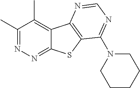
C1(C)=NN=C2C(=C1C)C1=C(S2)C(N2CCCCC2)=NC=N1
